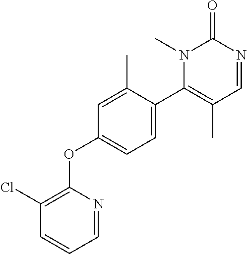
C1=C(C)C(C2=C(C)C=NC(=O)N2C)=CC=C1OC1=C(Cl)C=CC=N1
